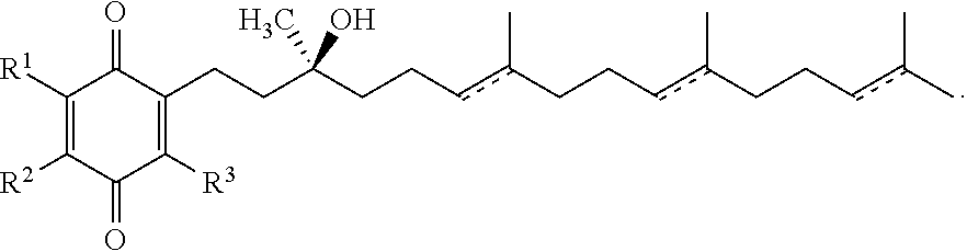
C1([R1])=C([R2])C(=O)C([R3])=C(CCC(C)(O)CCcc(CCcc(CCcc(C)C)C)C)C1=O
